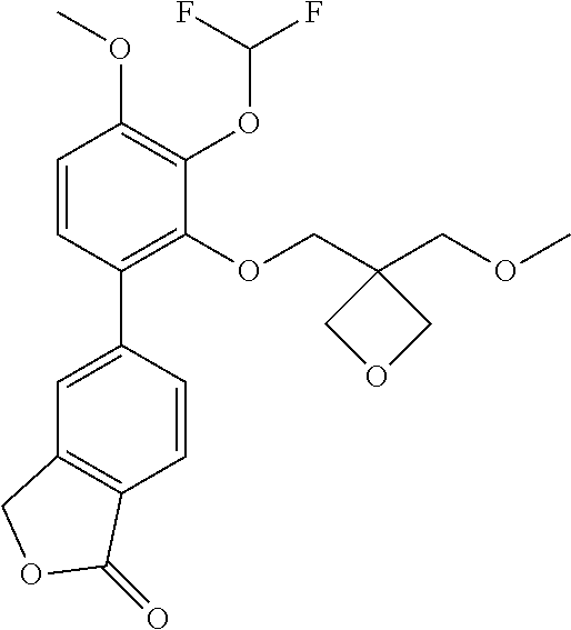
C1=CC(C2=CC3=C(C=C2)C(=O)OC3)=C(OCC2(COC)COC2)C(OC(F)F)=C1OC
